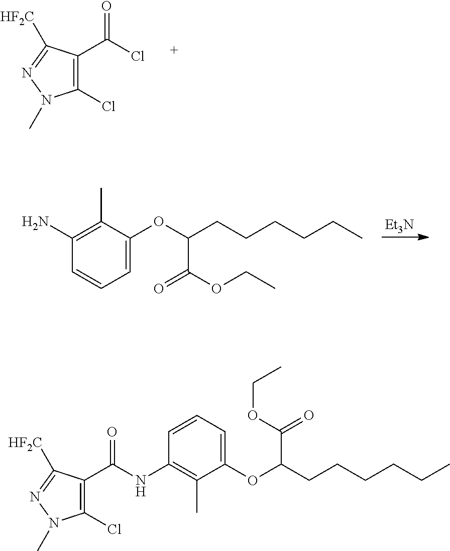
C1(Cl)=C(C(Cl)=O)C([HF2C])=NN1C.[Et3N].C1(N)=C(C)C(OC(CCCCCC)C(OCC)=O)=CC=C1.C1(NC(C2=C(Cl)N(C)N=C2[HF2C])=O)=C(C)C(OC(CCCCCC)C(OCC)=O)=CC=C1
